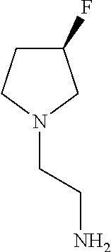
C1(F)CCN(CCN)C1
